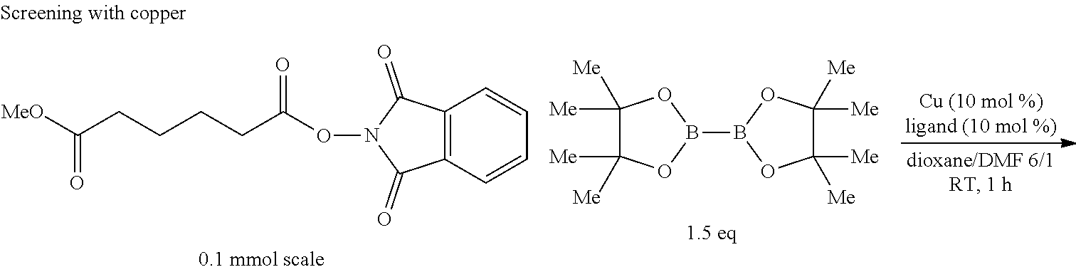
B1(B2OC([Me])([Me])C([Me])([Me])O2)OC([Me])([Me])C([Me])([Me])O1.C(CCCCC(ON1C(=O)C2=C(C1=O)C=CC=C2)=O)(=O)[MeO]
